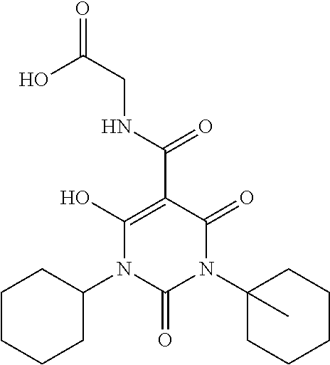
OC(CNC(C1=C(O)N(C2CCCCC2)C(=O)N(C2(C)CCCCC2)C1=O)=O)=O
